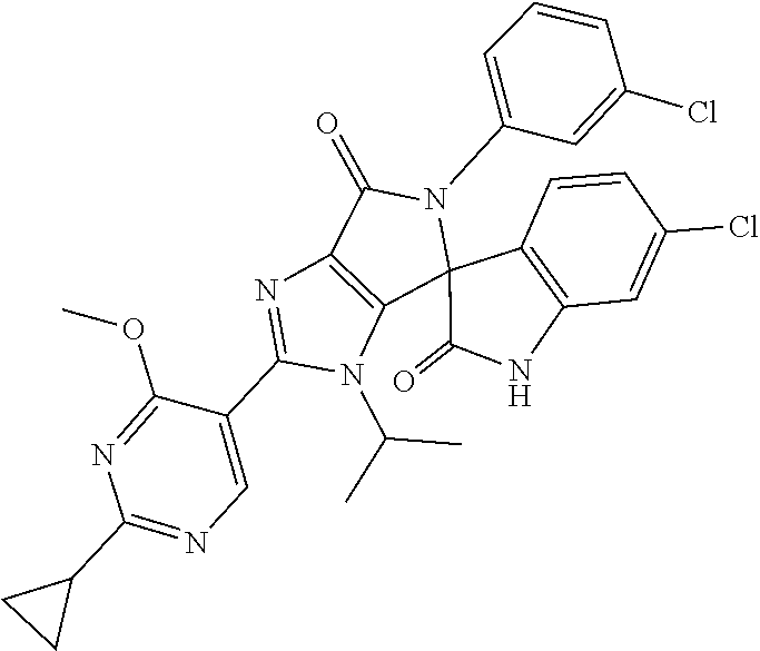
C1(C2=CN=C(C3CC3)N=C2OC)=NC2=C(N1C(C)C)C1(N(C3=CC=CC(Cl)=C3)C2=O)C2=C(C=C(Cl)C=C2)NC1=O
